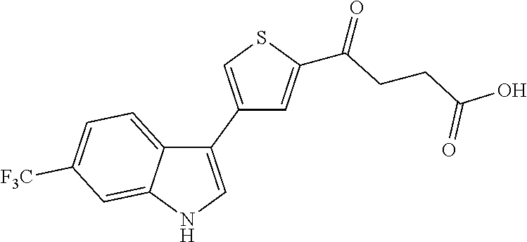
C1(C2=CNC3=CC([F3C])=CC=C23)=CSC(C(=O)CCC(O)=O)=C1
